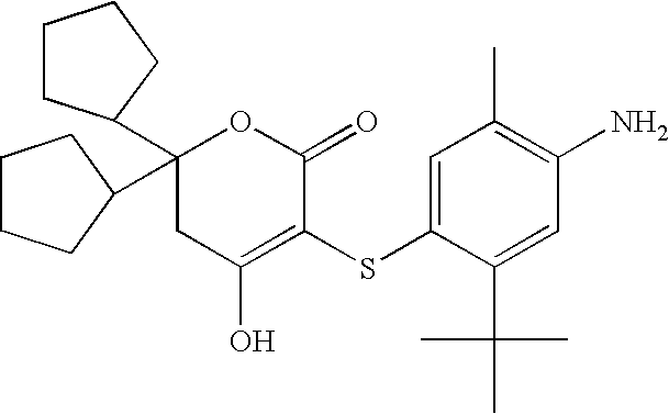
C1(O)=C(SC2=CC(C)=C(N)C=C2C(C)(C)C)C(=O)OC(C2CCCC2)(C2CCCC2)C1
